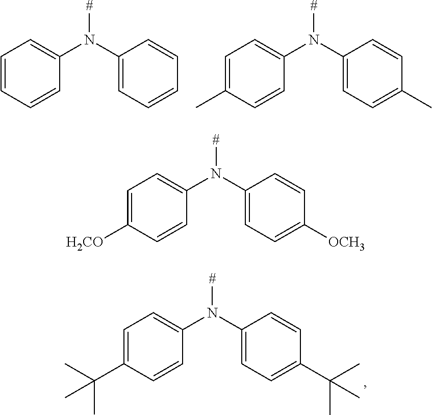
C1(N(C2=CC=C([OCH3])C=C2)[#])=CC=C([H2CO])C=C1.C1(N(C2=CC=C(C(C)(C)C)C=C2)[#])=CC=C(C(C)(C)C)C=C1.C1(N(C2=CC=CC=C2)[#])=CC=CC=C1.C1(N(C2=CC=C(C)C=C2)[#])=CC=C(C)C=C1
